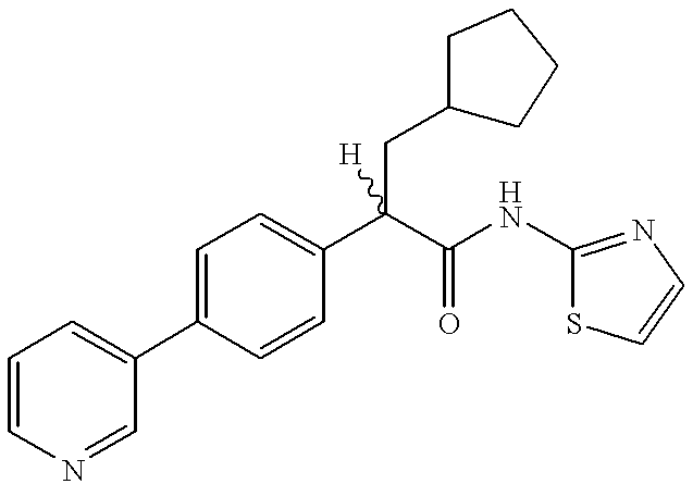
C1(C2=CC=CN=C2)=CC=C(C(C(=O)NC2=NC=CS2)(CC2CCCC2)[H])C=C1
